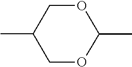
C1(C)COC(C)OC1
